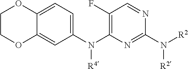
C12=CC(N(C3=C(F)C=NC(N([R2])[R2])=N3)[R4])=CC=C1OCCO2
